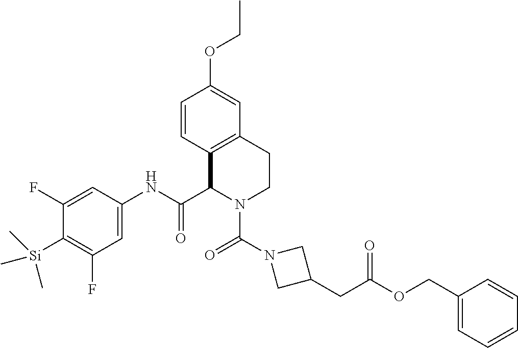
C1(F)=CC(NC(=O)C2C3=C(C=C(OCC)C=C3)CCN2C(N2CC(CC(OCC3=CC=CC=C3)=O)C2)=O)=CC(F)=C1[Si](C)(C)C
